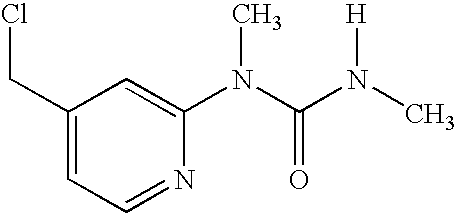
C1(CCl)=CC=NC(N(C)C(N(C)[H])=O)=C1
